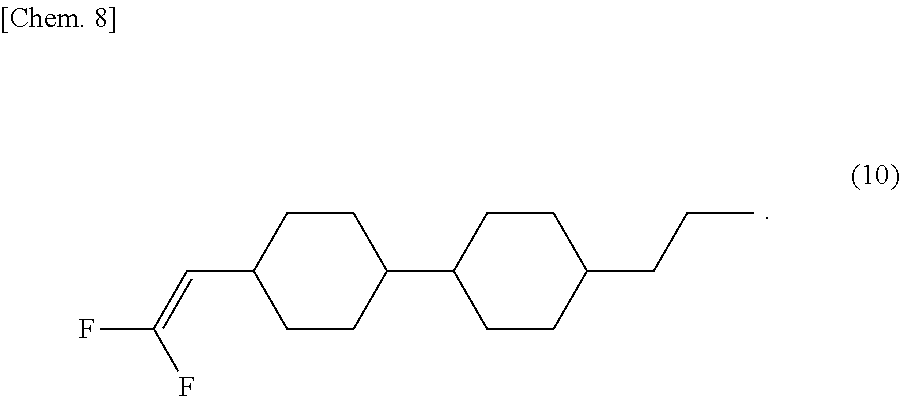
C1CC(C2CCC(CCC)CC2)CCC1C=C(F)F
